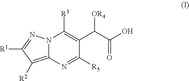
N12C(=C([R2])C([R1])=N1)N=C([R5])C(C(C(O)=O)[OR4])=C2[R3]
